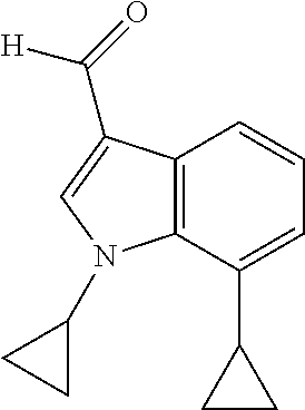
C12=C(C(C3CC3)=CC=C1)N(C1CC1)C=C2C(=O)[H]
